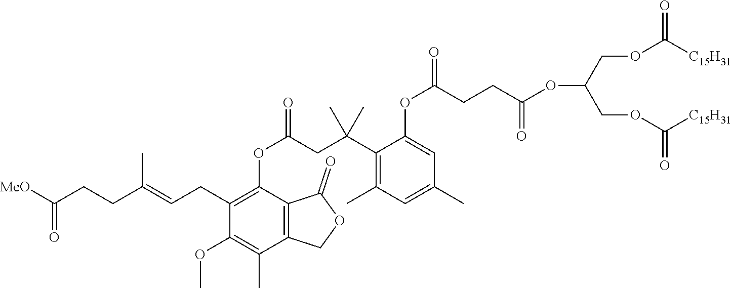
O(C(COC([C15H31])=O)COC([C15H31])=O)C(=O)CCC(OC1=CC(C)=CC(C)=C1C(CC(OC1=C(CC=C(CCC([MeO])=O)C)C(OC)=C(C)C2=C1C(=O)OC2)=O)(C)C)=O
